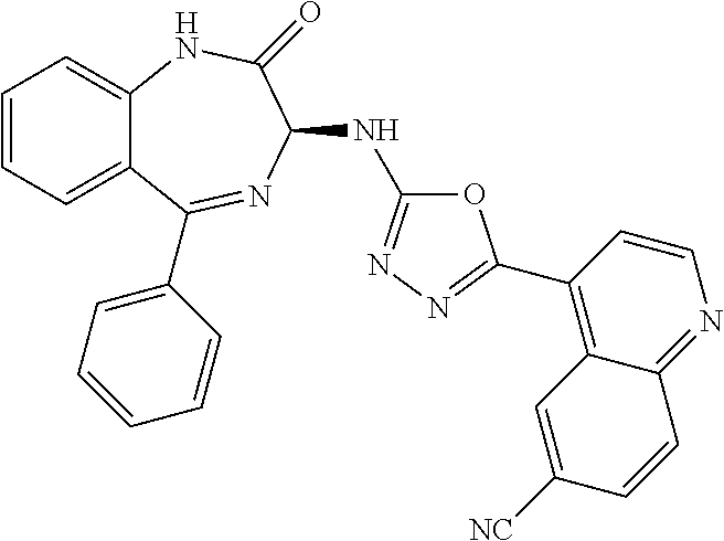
C1=CC=C2C(=C1)NC(=O)C(NC1=NN=C(C3=C4C=C([NC])C=CC4=NC=C3)O1)N=C2C1=CC=CC=C1
